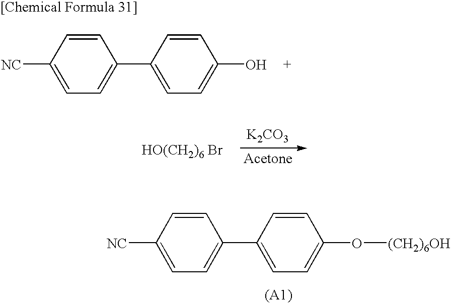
C1([NC])=CC=C(C2=CC=C(O[(CH2)6OH])C=C2)C=C1.C1([NC])=CC=C(C2=CC=C(O)C=C2)C=C1.[K2CO3].[HO(CH2)6 Br]
